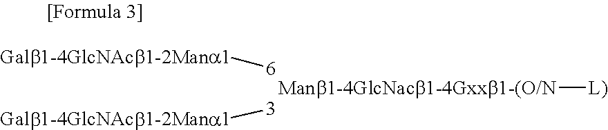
[Galb1-4GlcNAcb1-2Mana1][6].[Galb1-4GlcNAcb1-2Mana1][3].[Manb1-4GlcNacb1-4Gxxb1-(O/N][L)]
